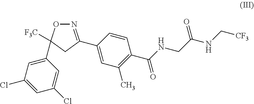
C1(C2=NOC(C3=CC(Cl)=CC(Cl)=C3)([F3C])C2)=CC(C)=C(C(NCC(NC[CF3])=O)=O)C=C1
